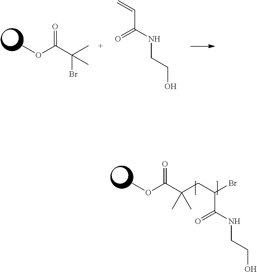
COC(C(C)(Br)C)=O.C=CC(NCCO)=O.COC(C(CC(Br)C(NCCO)=O)(C)C)=O
